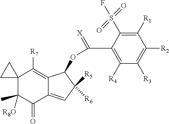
C12(C([R8O])(C)C(=O)C3=CC([R6])([R5])C(OC(C4=C([R4])C([R3])=C([R2])C([R1])=C4S(F)(=O)=O)=[X])C3=C1[R7])CC2
